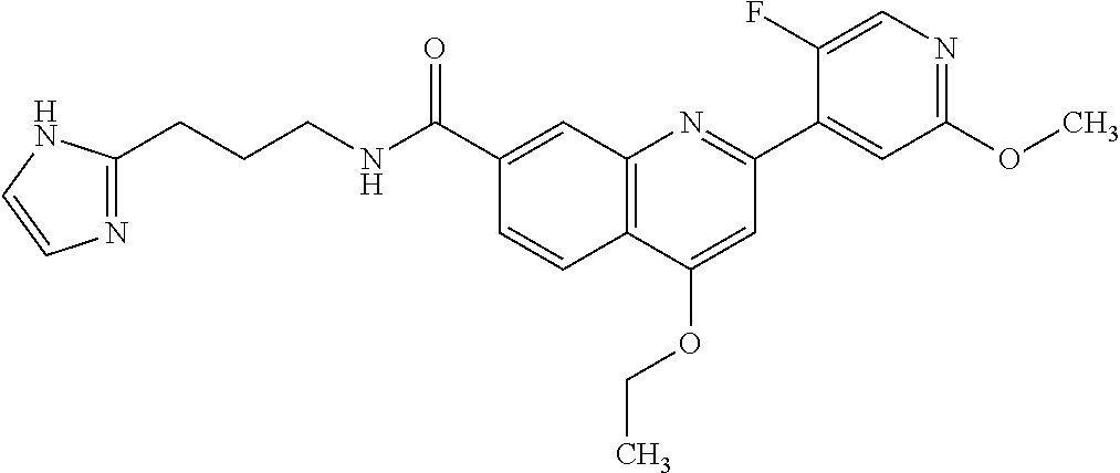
C1(C(NCCCC2=NC=CN2)=O)=CC2=C(C=C1)C(OCC)=CC(C1=CC(OC)=NC=C1F)=N2
